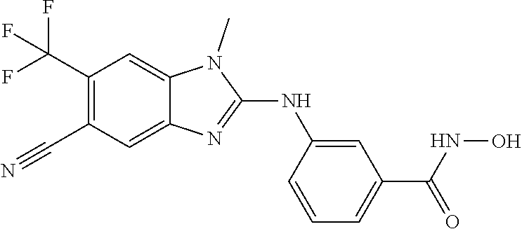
C1(C(F)(F)F)=C(C#N)C=C2C(=C1)N(C)C(NC1=CC(C(=O)NO)=CC=C1)=N2
